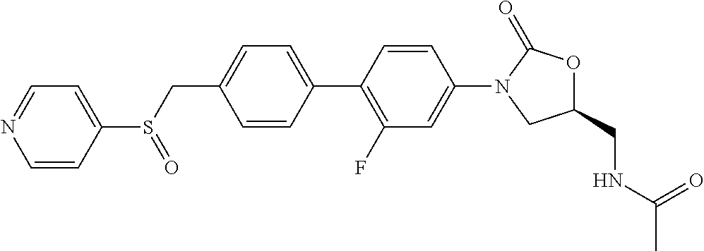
C1(C2=CC=C(CS(C3=CC=NC=C3)=O)C=C2)=C(F)C=C(N2CC(CNC(C)=O)OC2=O)C=C1
